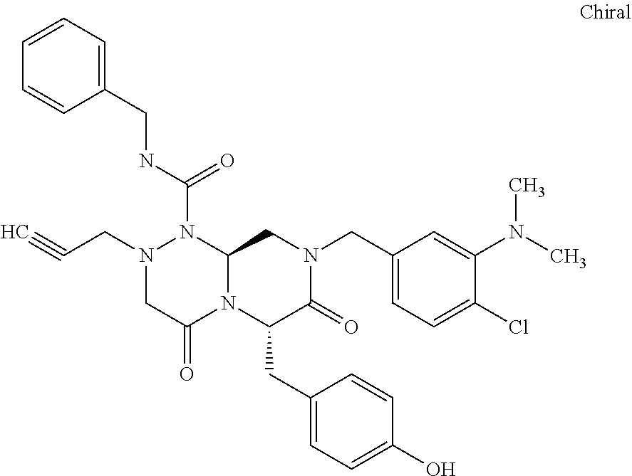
N(C(=O)N1N(CC#C)CC(=O)N2C1CN(CC1=CC=C(Cl)C(N(C)C)=C1)C(=O)C2CC1=CC=C(O)C=C1)CC1=CC=CC=C1
